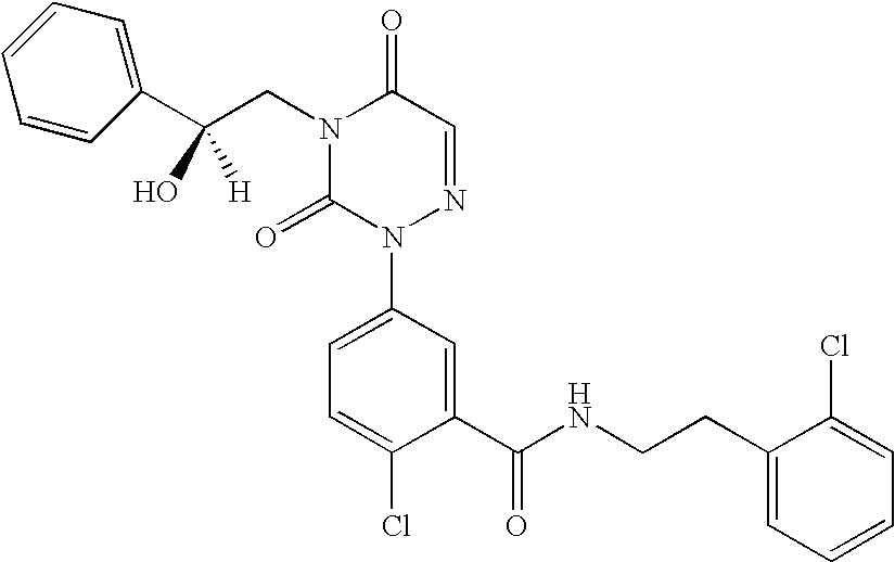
N1(CC(C2=CC=CC=C2)(O)[H])C(=O)N(C2=CC=C(Cl)C(C(=O)NCCC3=CC=CC=C3Cl)=C2)N=CC1=O
